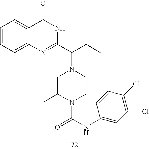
N1C(=O)C2=CC=CC=C2N=C1C(CC)N1CCN(C(NC2=CC(Cl)=C(Cl)C=C2)=O)C(C)C1
